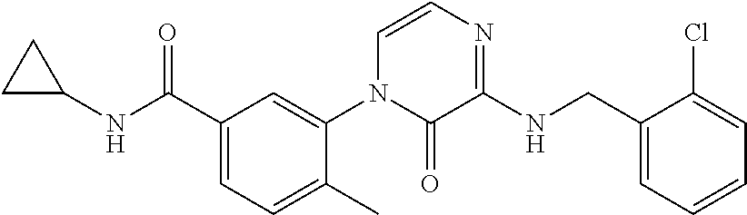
C1(C(=O)NC2CC2)=CC=C(C)C(N2C(=O)C(NCC3=CC=CC=C3Cl)=NC=C2)=C1
